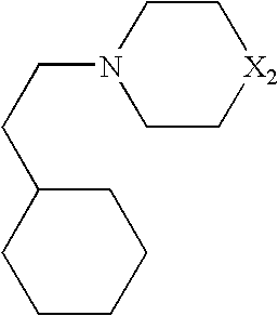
C1CCCC(CCN2CC[X2]CC2)C1
